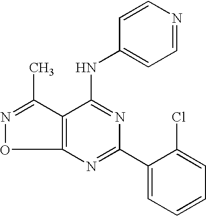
C12=C(C(NC3=CC=NC=C3)=NC(C3=CC=CC=C3Cl)=N1)C(C)=NO2
